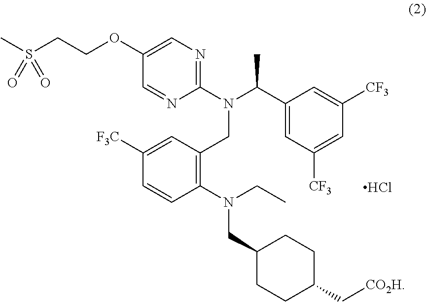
CS(CCOC1=CN=C(N(C(C2=CC([CF3])=CC([CF3])=C2)C)CC2=C(N(CC)CC3CCC(C[CO2H])CC3)C=CC([F3C])=C2)N=C1)(=O)=O.Cl
